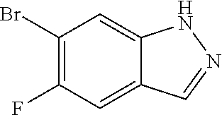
C1(Br)=C(F)C=C2C(=C1)NN=C2
